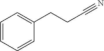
C1(CCC#N)=CC=CC=C1
